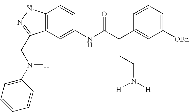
C12=C(C=C(NC(C(C3=CC([OBn])=CC=C3)CCN([H])[H])=O)C=C1)C(CN(C1=CC=CC=C1)[H])=NN2
